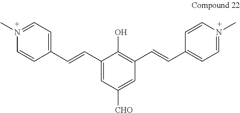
N1(C)=CC=C(C=CC2=CC([CHO])=CC(C=CC3=CC=N(C)C=C3)=C2O)C=C1
